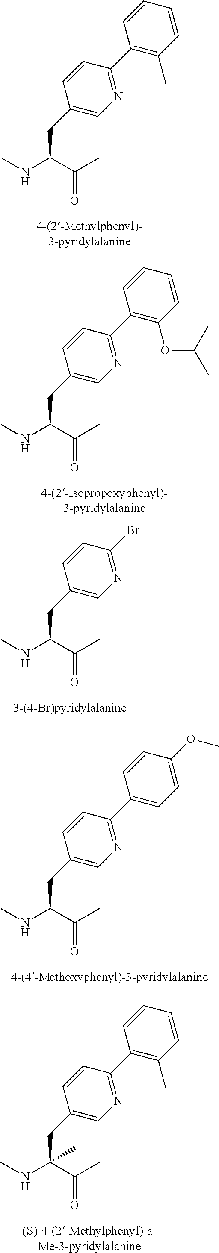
C1=CC=CC(C)=C1C1=NC=C(CC(C(C)=O)NC)C=C1.C1=CC=CC(OC(C)C)=C1C1=NC=C(CC(C(C)=O)NC)C=C1.BrC1=NC=C(CC(C(C)=O)NC)C=C1.C1=CC(OC)=CC=C1C1=NC=C(CC(C(C)=O)NC)C=C1.C1=CC=CC(C)=C1C1=NC=C(CC(C(C)=O)(NC)C)C=C1
